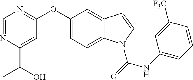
C1=NC(C(O)C)=CC(OC2=CC=C3C(=C2)C=CN3C(NC2=CC=CC([F3C])=C2)=O)=N1
